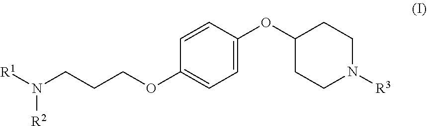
[R1]N(CCCOC1=CC=C(OC2CCN([R3])CC2)C=C1)[R2]
